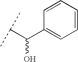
C1=CC(C(C(C)C)O)=CC=C1
